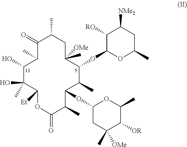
C1(O)C(C)(O)C([Et])OC(=O)C(C)C(OC2CC([OMe])(C)C([OR])C(C)O2)C(C)C(OC2C([RO])C([NMe2])CC(C)O2)C([OMe])(C)CC(C)C(=O)C1C
